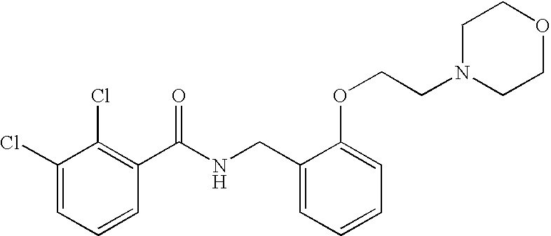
C1(Cl)=CC=CC(C(NCC2=CC=CC=C2OCCN2CCOCC2)=O)=C1Cl
